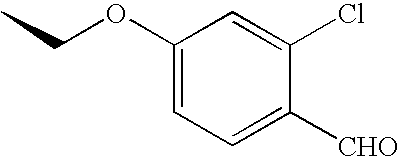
CCOC1=CC=C([CHO])C(Cl)=C1
